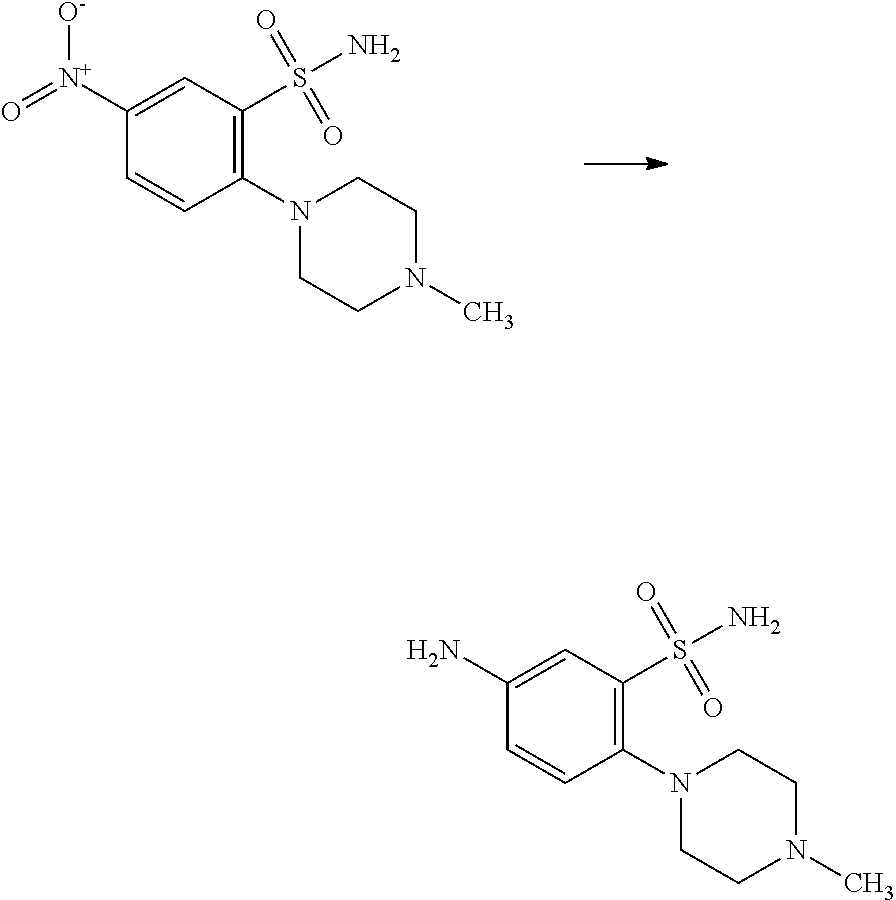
C1(N2CCN(C)CC2)=C(S(N)(=O)=O)C=C([N+](=O)[O-])C=C1.C1(N2CCN(C)CC2)=C(S(N)(=O)=O)C=C(N)C=C1
